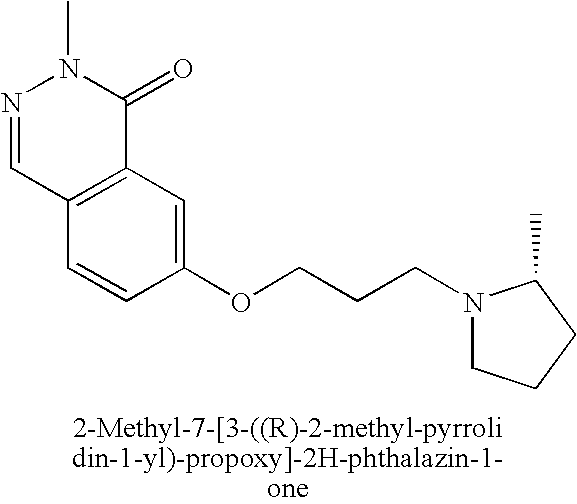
N1=CC2=C(C(=O)N1C)C=C(OCCCN1CCCC1C)C=C2
